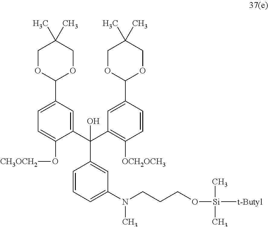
C1=CC=C(N(CCCO[Si](C)(C)[t-Butyl])C)C=C1C(C1=CC(C2OCC(C)(C)CO2)=CC=C1O[CH3OCH2])(C1=C([OCH2OCH3])C=CC(C2OCC(C)(C)CO2)=C1)O
